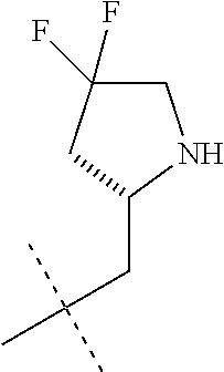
C1(CC(C)(C)C)NCC(F)(F)C1
